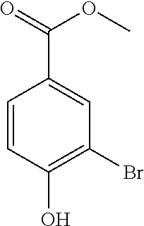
C1=CC(O)=C(Br)C=C1C(=O)OC
